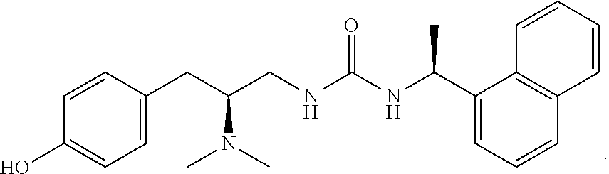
C1=C(CC(CNC(NC(C2=CC=CC3=C2C=CC=C3)C)=O)N(C)C)C=CC(O)=C1
